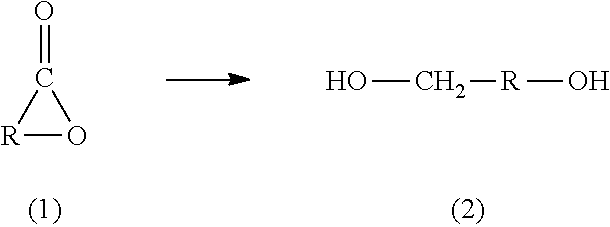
[R]1OC1=O.OC[R]O
